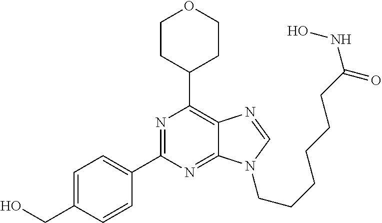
C1CC(C2=C3C(=NC(C4=CC=C(CO)C=C4)=N2)N(CCCCCCC(NO)=O)C=N3)CCO1
